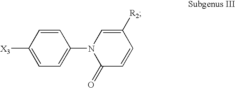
N1(C2=CC=C([X3])C=C2)C(=O)C=CC([R2])=C1
